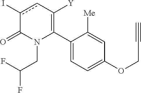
C1(C2=C([Y])cc(I)C(=O)N2CC(F)F)=CC=C(OCC#C)C=C1[Me]
